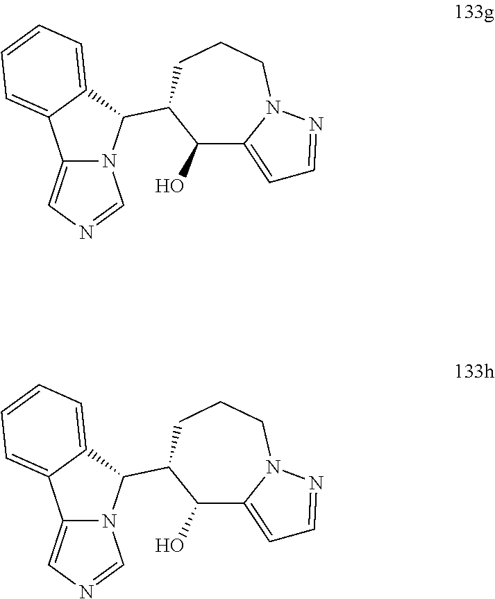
C1(O)C2=CC=NN2CCCC1C1N2C(=CN=C2)C2=CC=CC=C12.C1(O)C2=CC=NN2CCCC1C1N2C(=CN=C2)C2=CC=CC=C12
